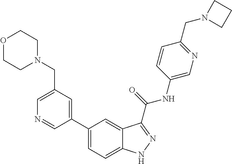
C1(CN2CCOCC2)=CN=CC(C2=CC=C3C(=C2)C(C(NC2=CN=C(CN4CCC4)C=C2)=O)=NN3)=C1
